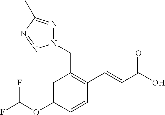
C1=C(OC(F)F)C=CC(C=CC(O)=O)=C1CN1N=C(C)N=N1
